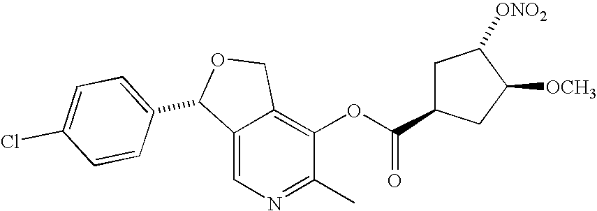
C12=CN=C(C)C(OC(=O)C3CC([ONO2])C([OCH3])C3)=C1COC2C1=CC=C(Cl)C=C1
